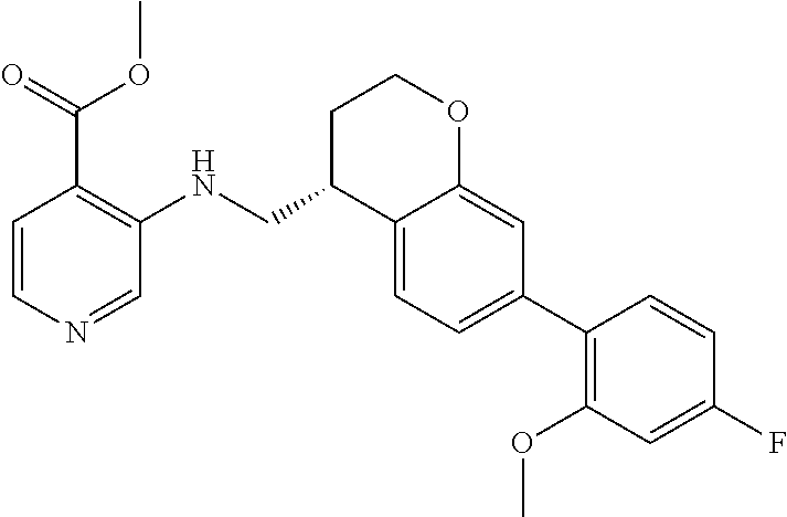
C1=C2C(=CC(C3=C(OC)C=C(F)C=C3)=C1)OCCC2CNC1=C(C(OC)=O)C=CN=C1
